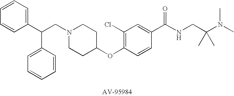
C1=CC=C(C(CN2CCC(OC3=C(Cl)C=C(C(NCC(N(C)C)(C)C)=O)C=C3)CC2)C2=CC=CC=C2)C=C1
